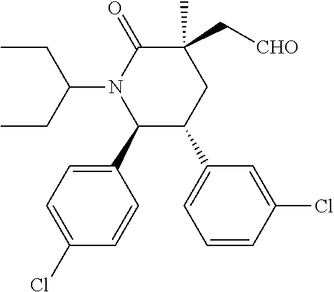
C1(C2=CC=C(Cl)C=C2)C(C2=CC=CC(Cl)=C2)CC(C)(C[CHO])C(=O)N1C(CC)CC
